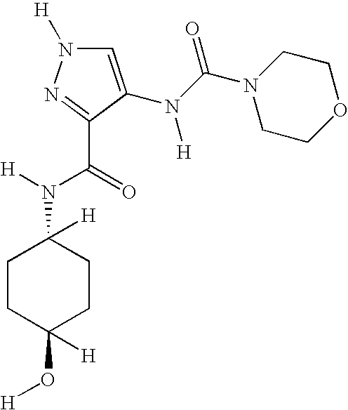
N(C(C1=NN([H])C=C1N(C(N1CCOCC1)=O)[H])=O)(C1([H])CCC(O[H])([H])CC1)[H]
